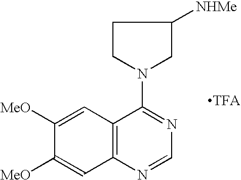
C1([MeO])=CC2=C(C=C1[MeO])N=CN=C2N1CCC([NHMe])C1
